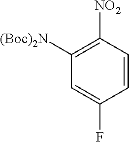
C1([(Boc)2N])=C([NO2])C=CC(F)=C1
